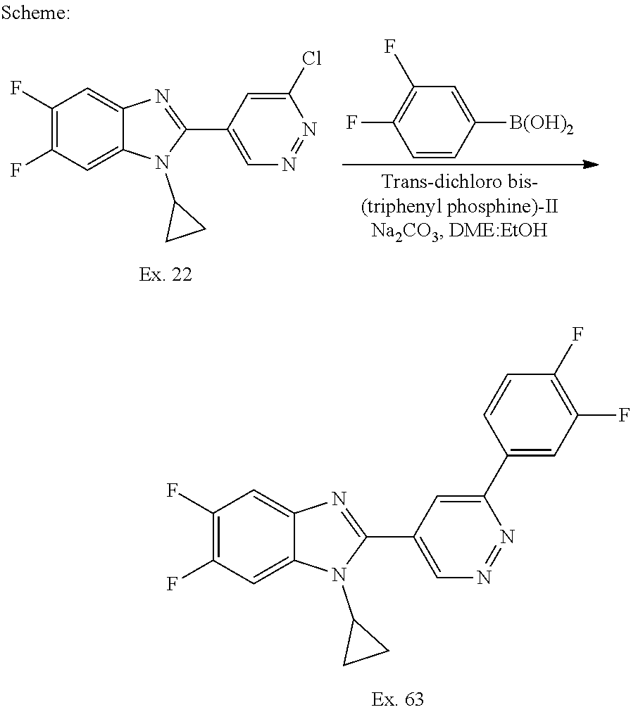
C1(F)=C(F)C=C2C(=C1)N=C(C1=CN=NC(Cl)=C1)N2C1CC1.C1=CC([B(OH)2])=CC(F)=C1F.C1(F)=C(F)C=C2C(=C1)N=C(C1=CN=NC(C3=CC(F)=C(F)C=C3)=C1)N2C1CC1
